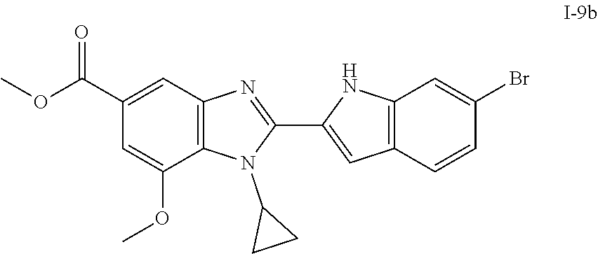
C1(C2=CC3=C(N2)C=C(Br)C=C3)=NC2=C(N1C1CC1)C(OC)=CC(C(OC)=O)=C2
